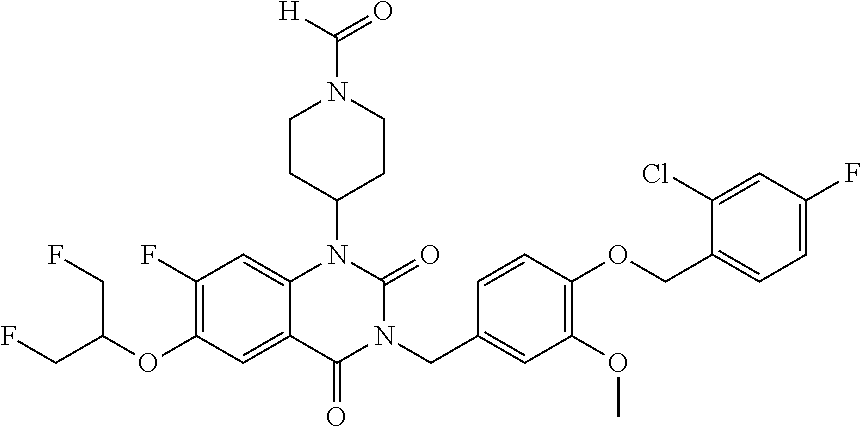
C12=CC(F)=C(OC(CF)CF)C=C1C(=O)N(CC1=CC(OC)=C(OCC3=CC=C(F)C=C3Cl)C=C1)C(=O)N2C1CCN(C([H])=O)CC1
